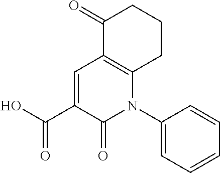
C1=C(C(O)=O)C(=O)N(C2=CC=CC=C2)C2=C1C(=O)CCC2
